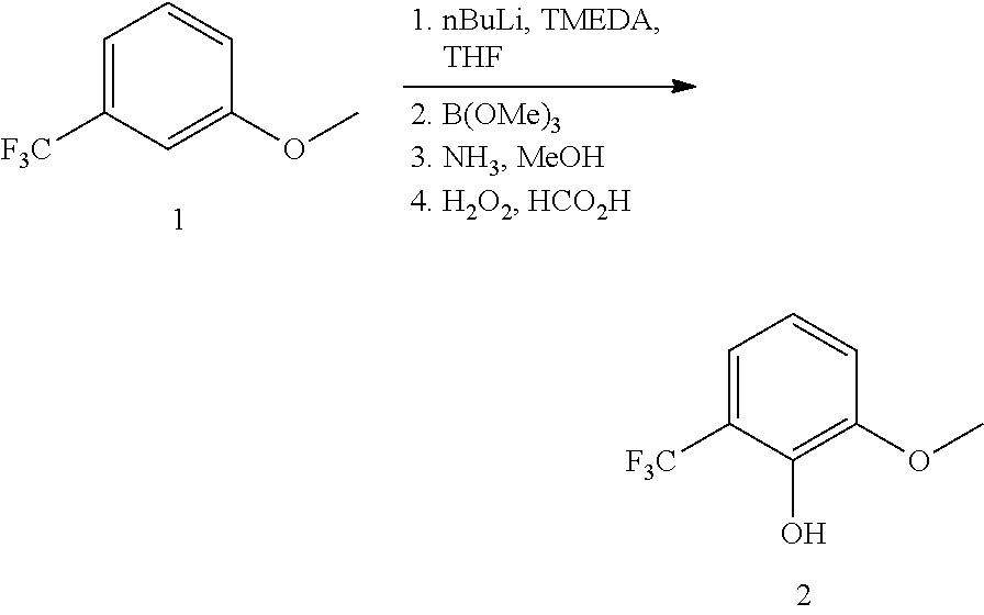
C1=C([F3C])C(O)=C(OC)C=C1.C1=C([F3C])C=C(OC)C=C1
